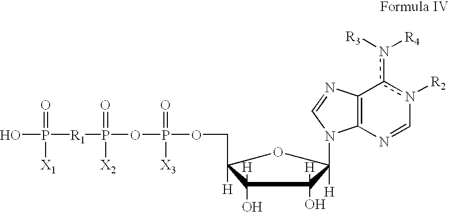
C12=C(N=Cn([R2])c1n([R3])[R4])N(C1([H])C(O)([H])C(O)([H])C([H])(COP(OP([R1]P(O)(=O)[X1])(=O)[X2])(=O)[X3])O1)C=N2
